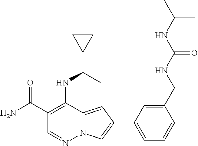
C1(C(N)=O)=C(NC(C2CC2)C)C2=CC(C3=CC=CC(CNC(NC(C)C)=O)=C3)=CN2N=C1
